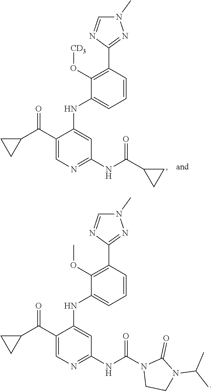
N1(C)C=NC(C2=C(O[CD3])C(NC3=CC(NC(=O)C4CC4)=NC=C3C(C3CC3)=O)=CC=C2)=N1.N1(C)C=NC(C2=C(OC)C(NC3=CC(NC(=O)N4CCN(C(C)C)C4=O)=NC=C3C(C3CC3)=O)=CC=C2)=N1
